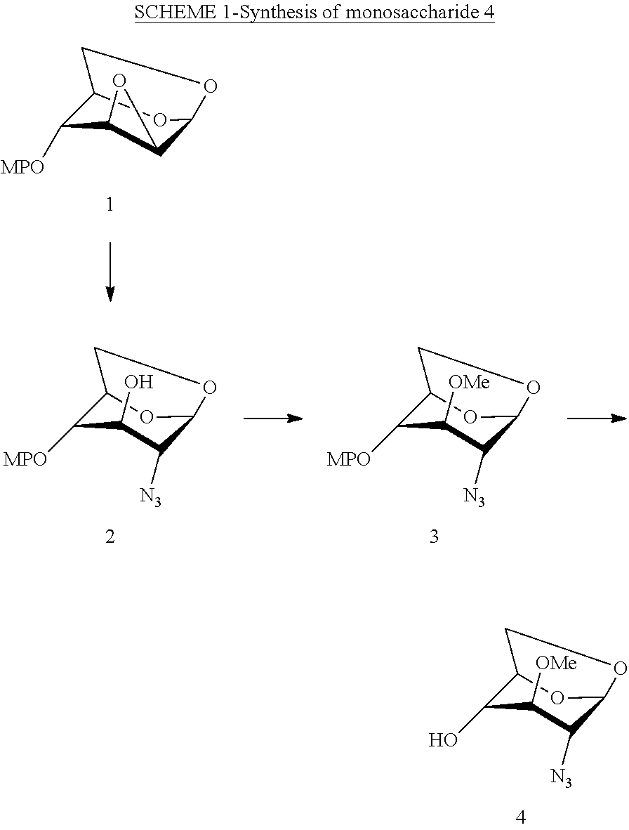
C12C(O)C([OMe])C([N3])C(O1)OC2.C12C([MPO])C3C(C(O1)OC2)O3.C12C([MPO])C(O)C([N3])C(O1)OC2.C12C([MPO])C([OMe])C([N3])C(O1)OC2
